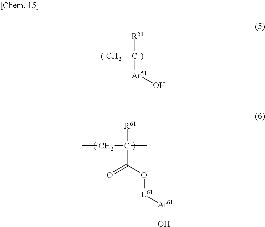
CCC(C)([Ar51]O)[R51].CCC(C)(C(O[L61][Ar61]O)=O)[R61]
